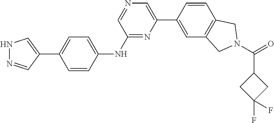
N1=C(NC2=CC=C(C3=CNN=C3)C=C2)C=NC=C1C1=CC2=C(C=C1)CN(C(C1CC(F)(F)C1)=O)C2
